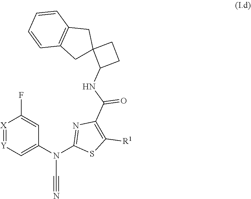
N(C#N)(C1=NC(C(NC2C3(CC4=C(C=CC=C4)C3)CC2)=O)=C([R1])S1)C1=C[Y]=[X]C(F)=C1
